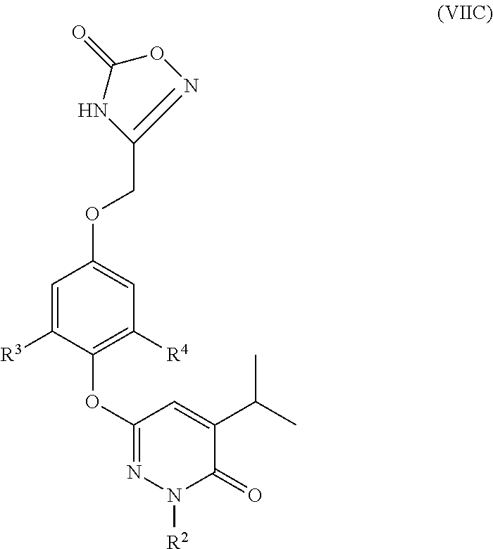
C1=C([R3])C(OC2=NN([R2])C(=O)C(C(C)C)=C2)=C([R4])C=C1OCC1=NOC(=O)N1
